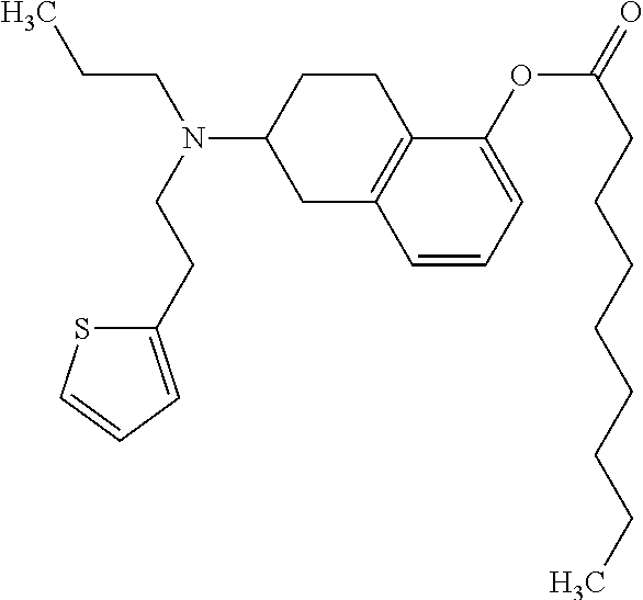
C1(OC(CCCCCCCC)=O)=CC=CC2=C1CCC(N(CCC)CCC1=CC=CS1)C2
